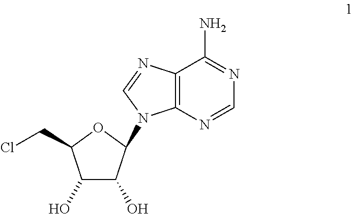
C12=C(N=CN=C1N)N(C1OC(CCl)C(O)C1O)C=N2
